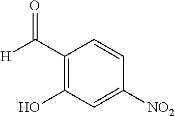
C1(C(=O)[H])=C(O)C=C([NO2])C=C1
